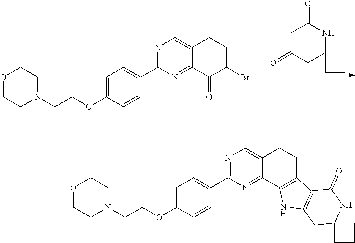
C1C(=O)CC2(NC1=O)CCC2.O1CCN(CCOC2=CC=C(C3=NC=C4C(=N3)C(=O)C(Br)CC4)C=C2)CC1.O1CCN(CCOC2=CC=C(C3=NC=C4C(=N3)C3=C(CC4)C4=C(N3)CC3(NC4=O)CCC3)C=C2)CC1
